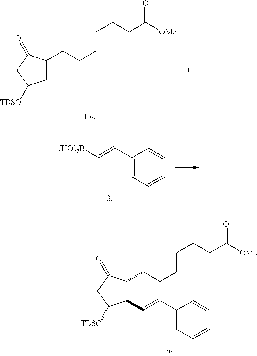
C1=C(CCCCCCC([OMe])=O)C(=O)CC1[TBSO].C1(C=CC2=CC=CC=C2)C(CCCCCCC([OMe])=O)C(=O)CC1[TBSO].C1(C=C[(HO)2B])=CC=CC=C1
